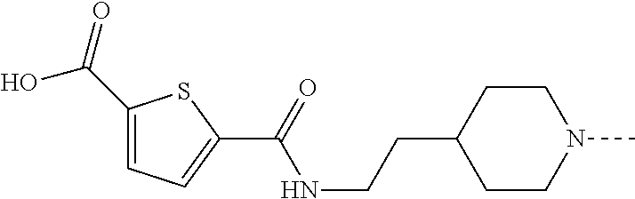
C1=C(C(O)=O)SC(C(=O)NCCC2CCN(C)CC2)=C1
